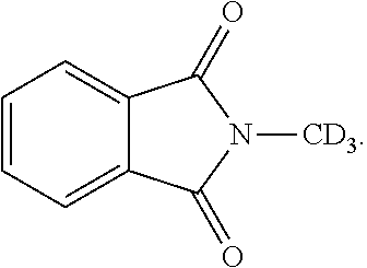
C1=CC=C2C(=C1)C(=O)N([CD3])C2=O
